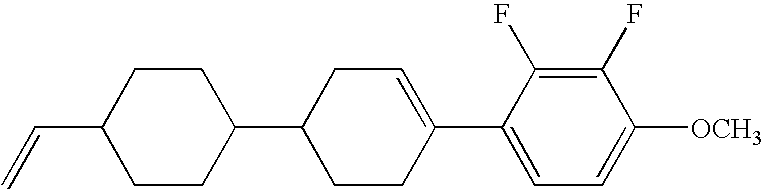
C1(F)=C(F)C(C2=CCC(C3CCC(C=C)CC3)CC2)=CC=C1[OCH3]
